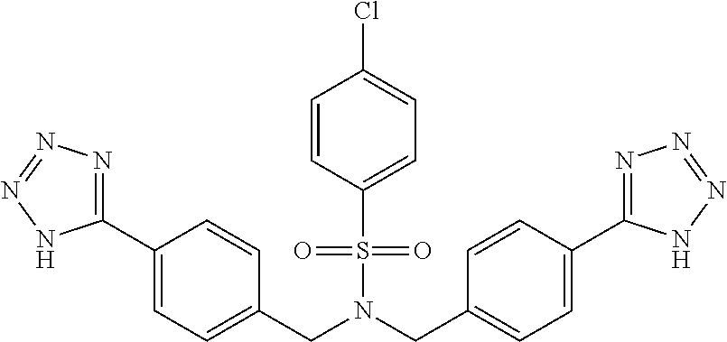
C(N(CC1=CC=C(C2=NN=NN2)C=C1)S(=O)(=O)C1=CC=C(Cl)C=C1)C1=CC=C(C2=NN=NN2)C=C1
